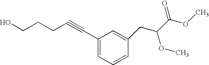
C1=C(C#CCCCO)C=C(CC(C(OC)=O)OC)C=C1
